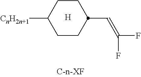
C1CC(C=C(F)F)CCC1[CnH2n+1].[H]
